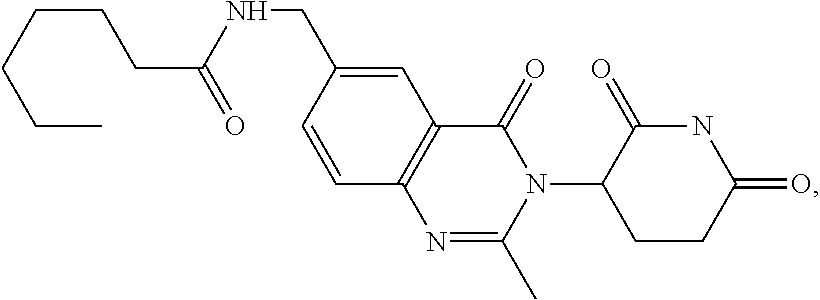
C12=C(C=C(CNC(CCCCCC)=O)C=C1)C(=O)N(C1CCC(=O)NC1=O)C(C)=N2
